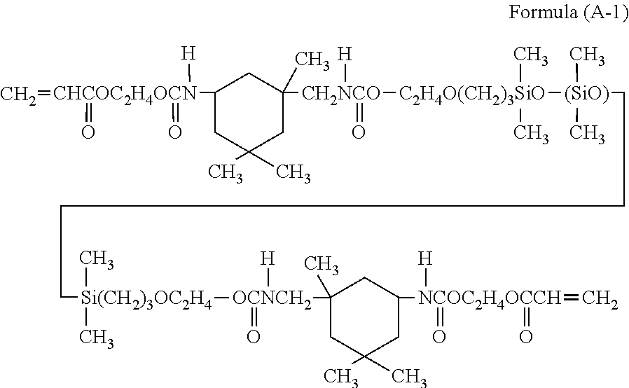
C=[CHCOC2H4OCN]([H])(=O)(=O)C1CC(C)(C)CC([CH2NCO]([H])(=O)[C2H4O(CH2)3SiO]([(SiO)](C)(C)CCCC[Si(CH2)3OC2H4](C)(C)[OCNCH2](=O)([H])C2(C)CC(C)(C)CC([NCOC2H4OCCH](=C)(=O)(=O)[H])C2)(C)C)(C)C1
